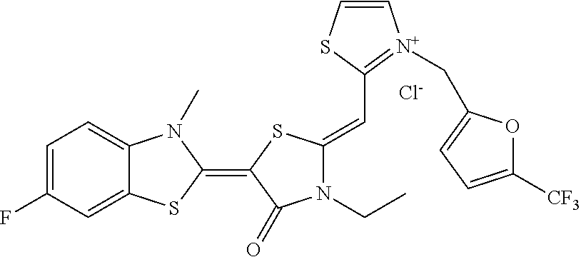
[Cl-].C1=C(F)C=C2C(=C1)N(C)C(=C1SC(=CC3=[N+](CC4=CC=C([CF3])O4)C=CS3)N(CC)C1=O)S2
